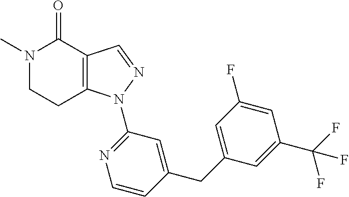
N1(C)CCC2=C(C1=O)C=NN2C1=NC=CC(CC2=CC(F)=CC(C(F)(F)F)=C2)=C1
